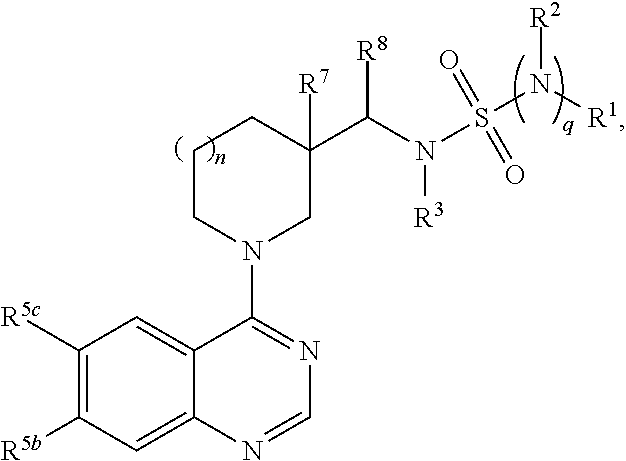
C1([R5c])=C([R5b])C=C2C(=C1)C(N1CC([R7])(C(N(S(N([R1])[R2])(=O)=O)[R3])[R8])CCC1)=NC=N2
